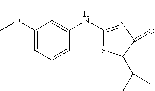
C1(OC)=CC=CC(NC2=NC(=O)C(C(C)C)S2)=C1C
